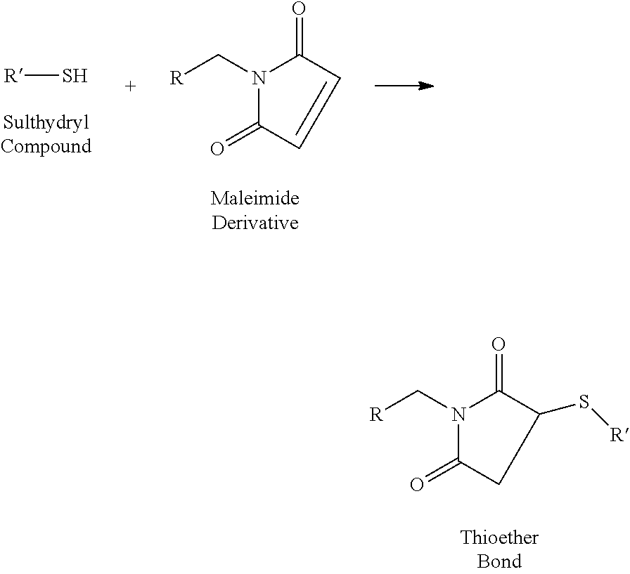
[R]CN1C(=O)C(S[R])CC1=O.[R]S.[R]CN1C(=O)C=CC1=O
